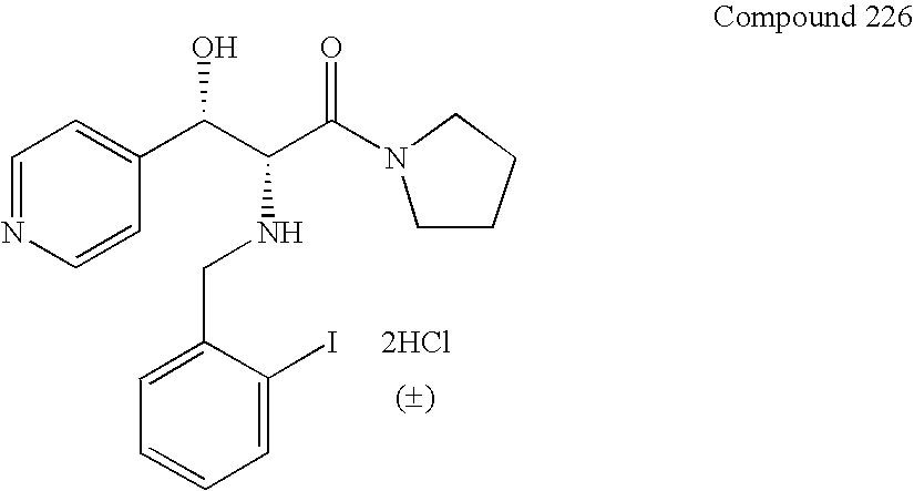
[2HCl].C1=CC(C(C(C(N2CCCC2)=O)NCC2=CC=CC=C2I)O)=CC=N1
